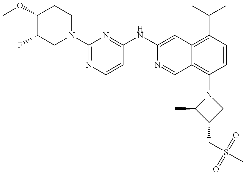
C1(OC)C(F)CN(C2=NC=CC(NC3=CC4=C(C(C)C)C=CC(N5C(C)C(CS(C)(=O)=O)C5)=C4C=N3)=N2)CC1
